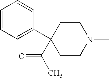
C1CN(C)CCC1(C1=CC=CC=C1)C(C)=O
